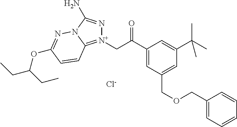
[Cl-].C(C(=O)C1=CC(COCC2=CC=CC=C2)=CC(C(C)(C)C)=C1)[N+]1=C2N(C(N)=N1)N=C(OC(CC)CC)C=C2
